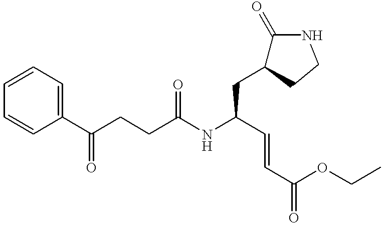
C1(C(CCC(NC(C=CC(OCC)=O)CC2C(=O)NCC2)=O)=O)=CC=CC=C1
